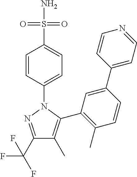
C1(C(F)(F)F)=NN(C2=CC=C(S(N)(=O)=O)C=C2)C(C2=C(C)C=CC(C3=CC=NC=C3)=C2)=C1C
